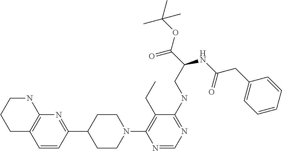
N1(C2=C(CC)C(NCC(C(=O)OC(C)(C)C)NC(=O)CC3=CC=CC=C3)=NC=N2)CCC(C2=NC3=C(C=C2)CCCN3)CC1
